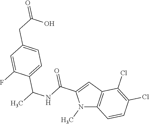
N1(C)C2=C(C=C1C(NC(C)C1=CC=C(CC(=O)O)C=C1F)=O)C(Cl)=C(Cl)C=C2
